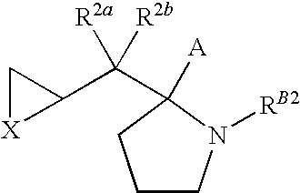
C1CN([RB2])C([A])(C(C2C[X]2)([R2a])[R2b])C1
